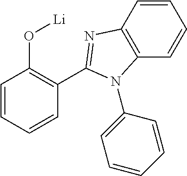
C1=CC2=C(C=C1)N(C1=CC=CC=C1)C(C1=C(O[Li])C=CC=C1)=N2
